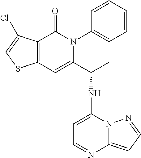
C12=C(C(=O)N(C3=CC=CC=C3)C(C(NC3=CC=NC4=CC=NN34)C)=C1)C(Cl)=CS2
